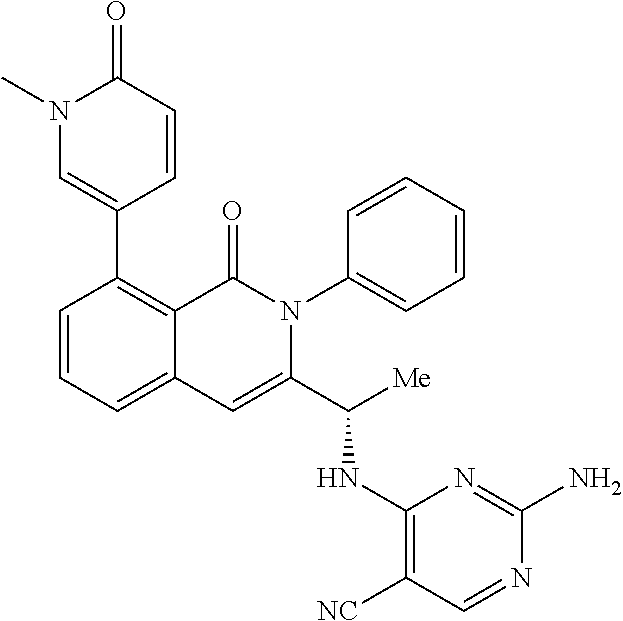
C1(C2=CN(C)C(=O)C=C2)=C2C(=CC=C1)C=C(C([Me])NC1=C([NC])C=NC(N)=N1)N(C1=CC=CC=C1)C2=O
